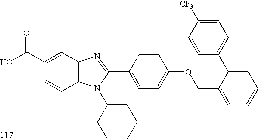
OC(C1=CC2=C(C=C1)N(C1CCCCC1)C(C1=CC=C(OCC3=CC=CC=C3C3=CC=C([CF3])C=C3)C=C1)=N2)=O
